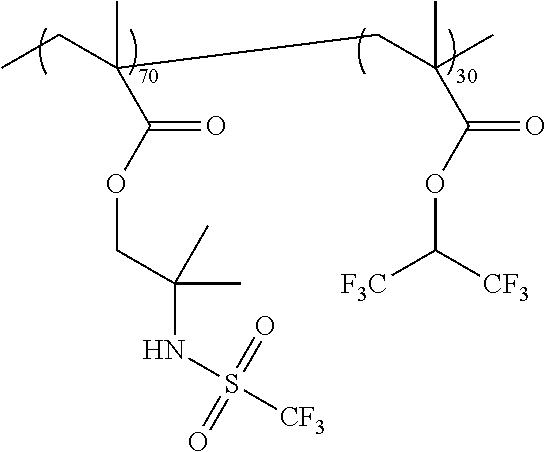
CCC(CC(C)(C)C(=O)OC([CF3])[F3C])(C)C(=O)OCC(C)(C)NS(=O)(=O)[CF3]
